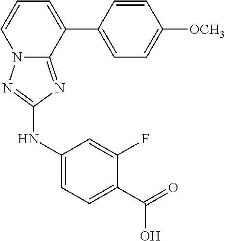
N12C(=NC(NC3=CC=C(C(=O)O)C(F)=C3)=N1)C(C1=CC=C([OCH3])C=C1)=CC=C2
